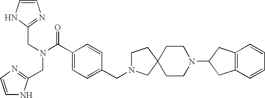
C1=CNC(CN(C(C2=CC=C(CN3CCC4(C3)CCN(C3CC5=C(C3)C=CC=C5)CC4)C=C2)=O)CC2=NC=CN2)=N1
